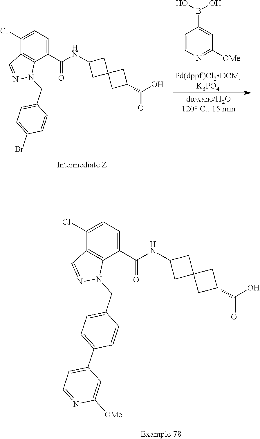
C1=CN=C([OMe])C=C1B(O)O.C1=C(Cl)C2=C(C(C(NC3CC4(C3)CC(C(O)=O)C4)=O)=C1)N(CC1=CC=C(Br)C=C1)N=C2.C1=C(Cl)C2=C(C(C(NC3CC4(C3)CC(C(O)=O)C4)=O)=C1)N(CC1=CC=C(C3=CC=NC([OMe])=C3)C=C1)N=C2
